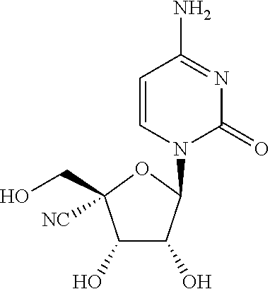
C1=CN(C2C(O)C(O)C(CO)([NC])O2)C(=O)N=C1N
